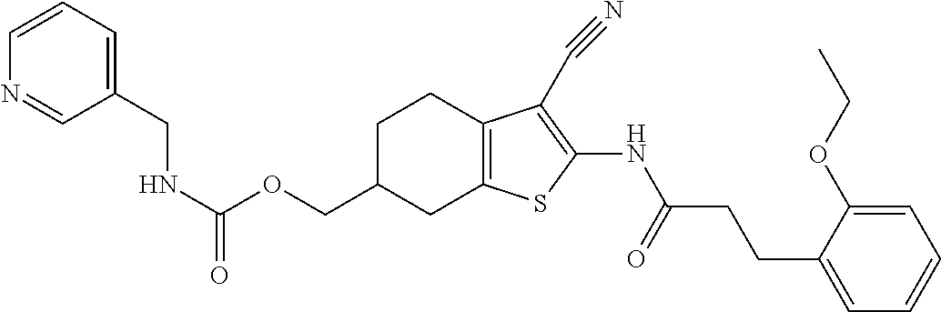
C(OCC1CC2=C(CC1)C(C#N)=C(NC(CCC1=CC=CC=C1OCC)=O)S2)(NCC1=CC=CN=C1)=O
